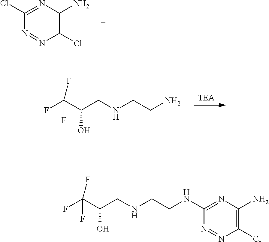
N1=NC(Cl)=C(N)N=C1Cl.[TEA].FC(C(CNCCN)O)(F)F.FC(C(CNCCNC1=NC(N)=C(Cl)N=N1)O)(F)F
